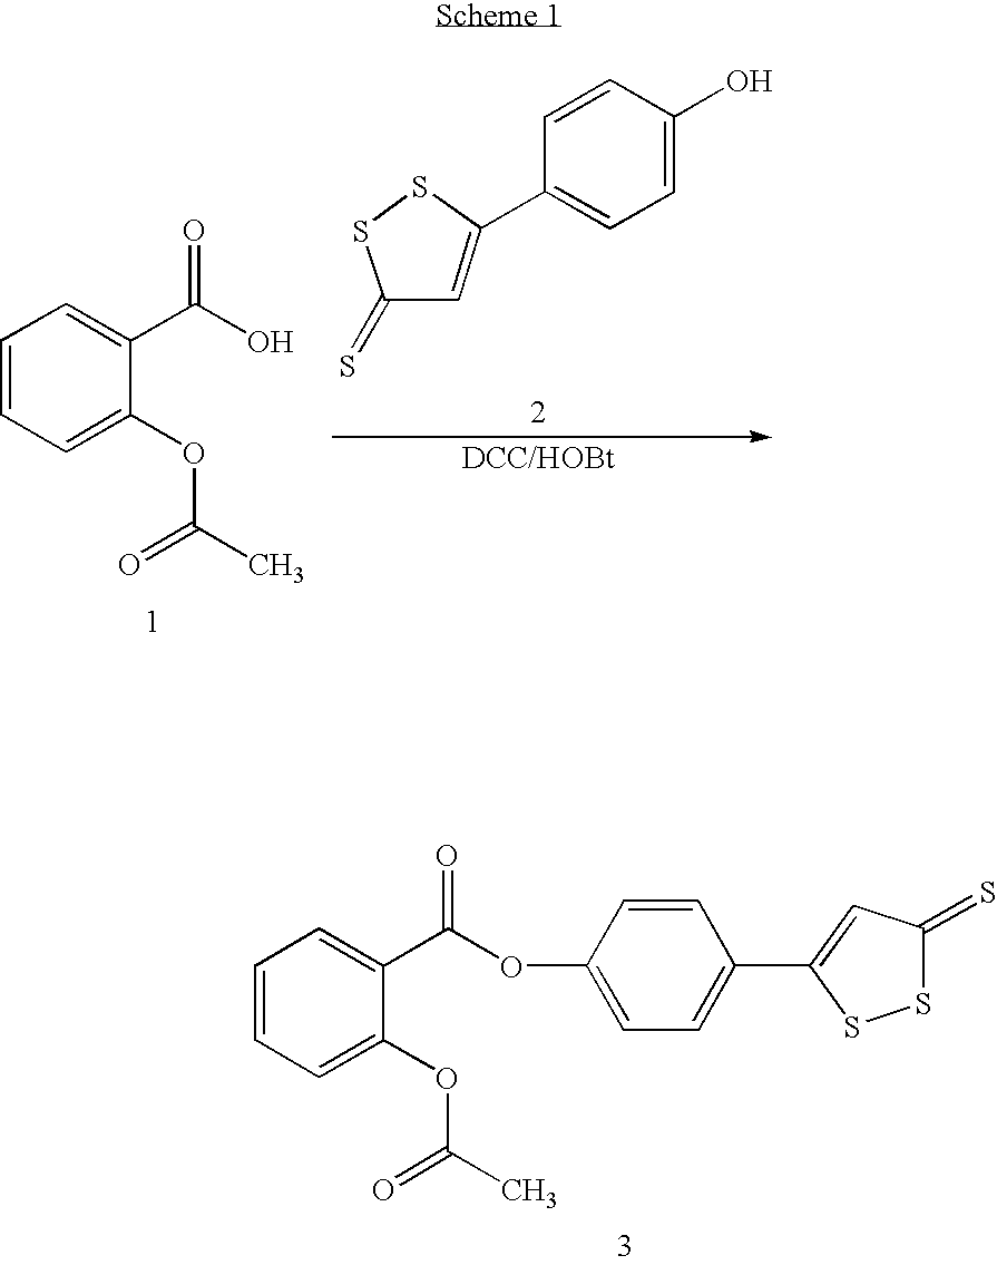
C1=CC=C(OC(C)=O)C(C(OC2=CC=C(C3=CC(=S)SS3)C=C2)=O)=C1.C1=CC=C(OC(C)=O)C(C(O)=O)=C1.C1=C(O)C=CC(C2=CC(=S)SS2)=C1
